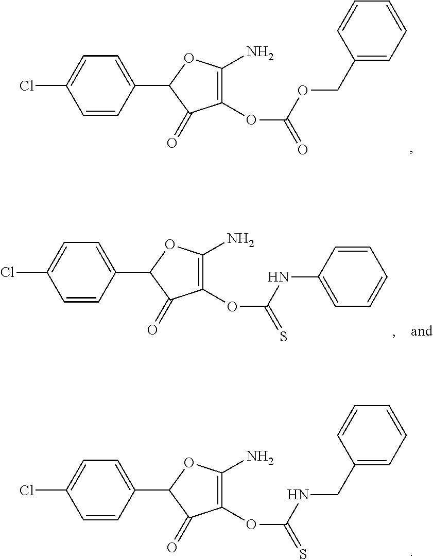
C1(C2=CC=C(Cl)C=C2)C(=O)C(OC(=O)OCC2=CC=CC=C2)=C(N)O1.C1(C2=CC=C(Cl)C=C2)C(=O)C(OC(=S)NC2=CC=CC=C2)=C(N)O1.C1(C2=CC=C(Cl)C=C2)C(=O)C(OC(=S)NCC2=CC=CC=C2)=C(N)O1
